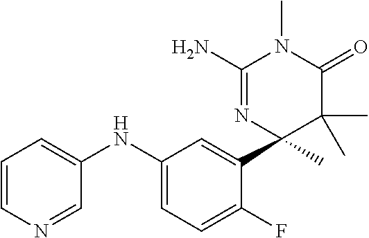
C1(NC2=CC=C(F)C(C3(C)C(C)(C)C(=O)N(C)C(N)=N3)=C2)=CC=CN=C1
